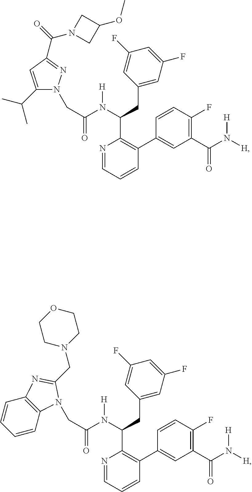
C(=O)(N(C(C1=C(C2=CC(C(N([H])[H])=O)=C(F)C=C2)C=CC=N1)CC1=CC(F)=CC(F)=C1)[H])CN1C2=C(C=CC=C2)N=C1CN1CCOCC1.C(=O)(N(C(C1=C(C2=CC(C(N([H])[H])=O)=C(F)C=C2)C=CC=N1)CC1=CC(F)=CC(F)=C1)[H])CN1C(C(C)C)=CC(C(=O)N2CC(OC)C2)=N1
